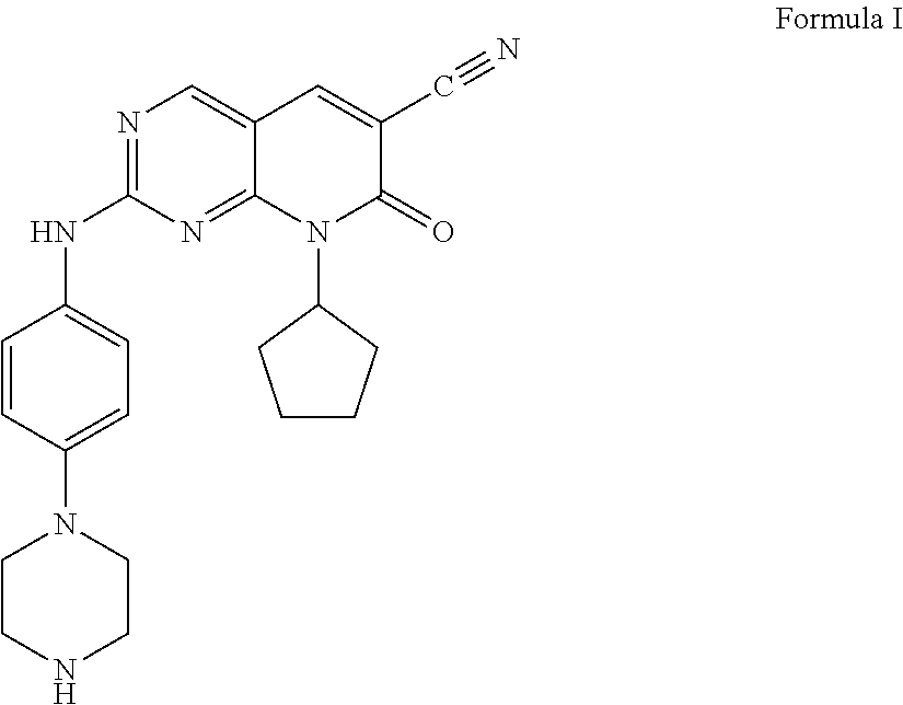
C1=CC(N2CCNCC2)=CC=C1NC1=NC=C2C(=N1)N(C1CCCC1)C(=O)C(C#N)=C2
